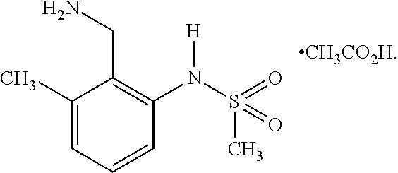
C1(C)=CC=CC(N(S(C)(=O)=O)[H])=C1CN.[CH3CO2H]
